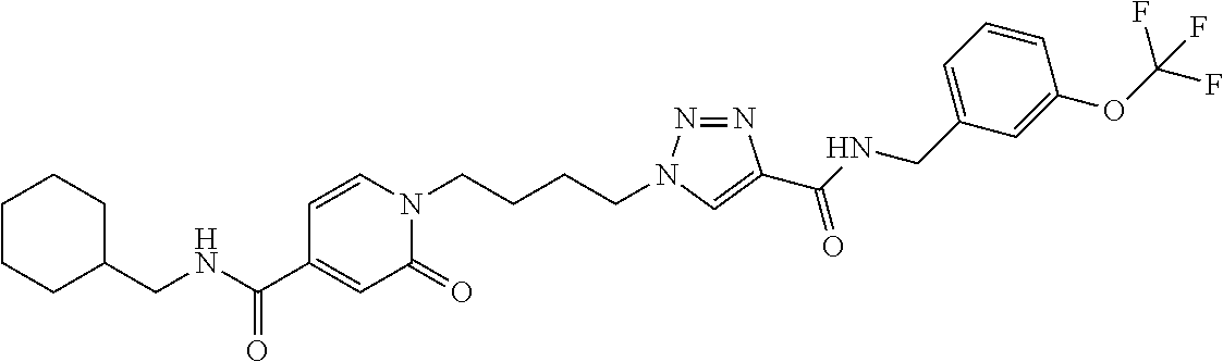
N(C(C1=CC(=O)N(CCCCN2N=NC(C(NCC3=CC=CC(OC(F)(F)F)=C3)=O)=C2)C=C1)=O)CC1CCCCC1
